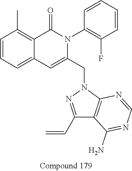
C1=CC=C2C(=C1C)C(=O)N(C1=C(F)C=CC=C1)C(CN1N=C(C=C)C3=C1N=CN=C3N)=C2
